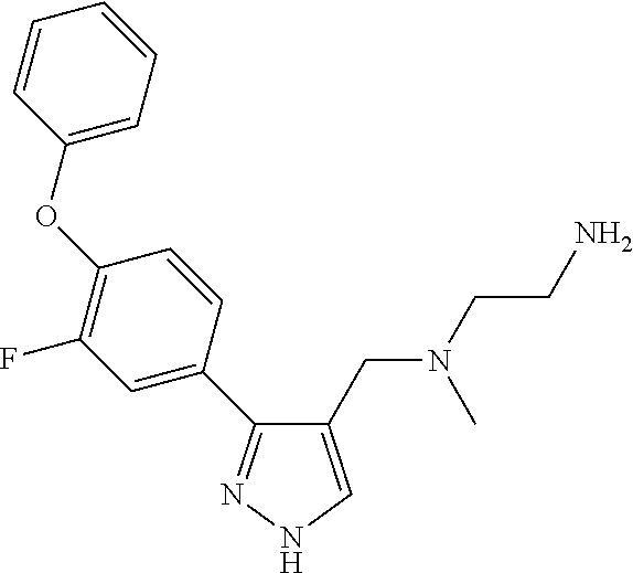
C1(CN(CCN)C)=CNN=C1C1=CC(F)=C(OC2=CC=CC=C2)C=C1
